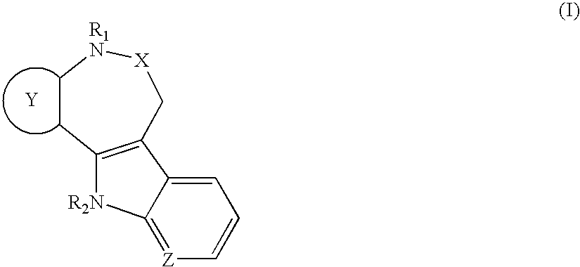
[Y].C1CC2=C(C[X][R1N]1)C1=CC=C[Z]=C1[R2N]2
